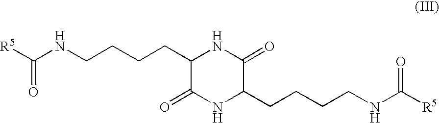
[R5]C(NCCCCC1NC(=O)C(CCCCNC([R5])=O)NC1=O)=O
